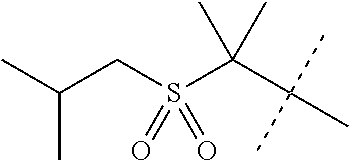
CC(CS(C(C(C)(C)C)(C)C)(=O)=O)C
